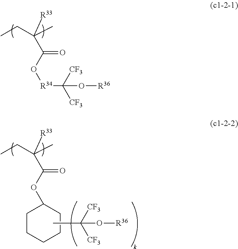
CCC(C)([R33])C(O[R34]C([CF3])([CF3])O[R36])=O.CCC(C)([R33])C(OC1CCCCC1)=O.CC([CF3])([CF3])O[R36]
